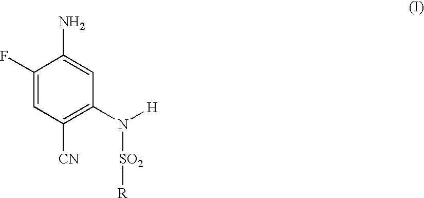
C1(F)=CC([CN])=C(N([SO2][R])[H])C=C1N
